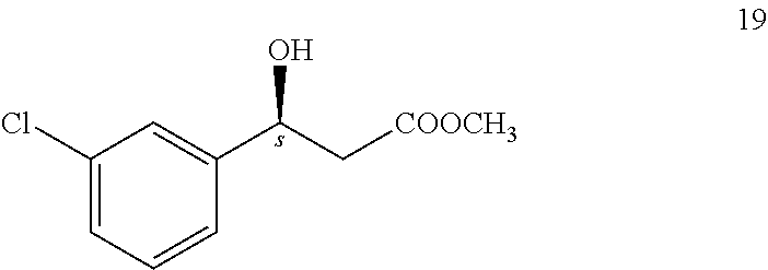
C1(Cl)=CC=CC(C(C[COOCH3])O)=C1
